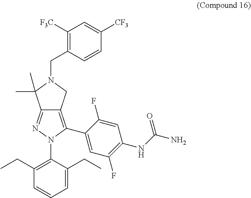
C12=NN(C3=C(CC)C=CC=C3CC)C(C3=CC(F)=C(NC(N)=O)C=C3F)=C1CN(CC1=C([F3C])C=C([CF3])C=C1)C2(C)C
